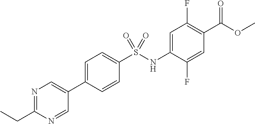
C1(S(NC2=CC(F)=C(C(OC)=O)C=C2F)(=O)=O)=CC=C(C2=CN=C(CC)N=C2)C=C1
